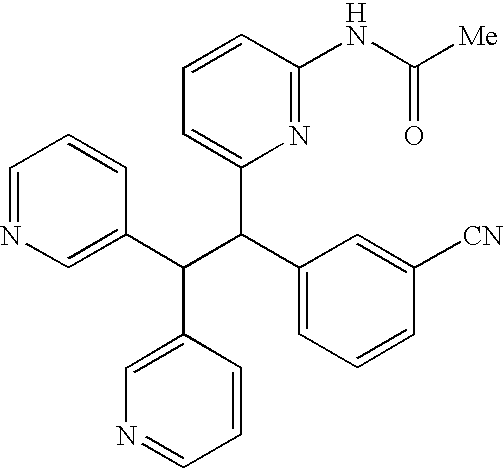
C1=NC=C(C(C(C2=CC=CC([CN])=C2)C2=CC=CC(NC([Me])=O)=N2)C2=CN=CC=C2)C=C1
